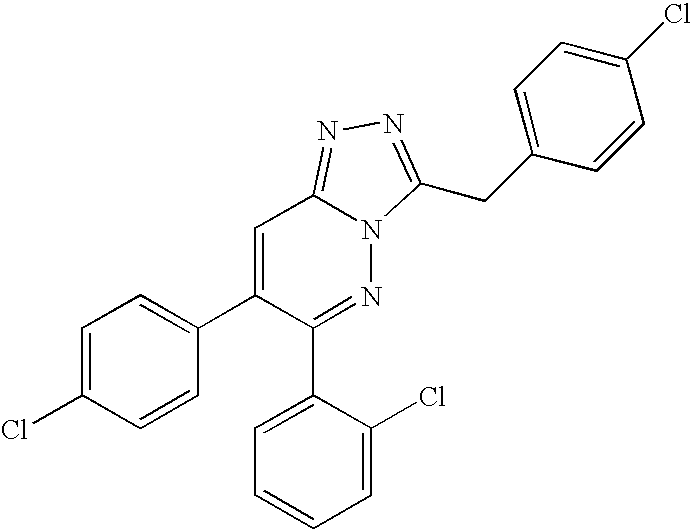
C1=C(Cl)C=CC(C2=CC3=NN=C(CC4=CC=C(Cl)C=C4)N3N=C2C2=CC=CC=C2Cl)=C1
